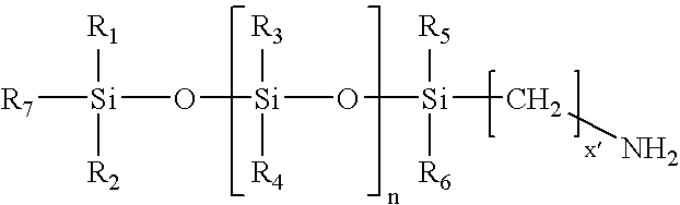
[Si]([R1])([R2])(O[Si]([R3])([R4])O[Si]([R5])([R6])CN)[R7]
